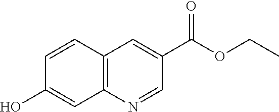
C12=C(N=CC(C(OCC)=O)=C1)C=C(O)C=C2
